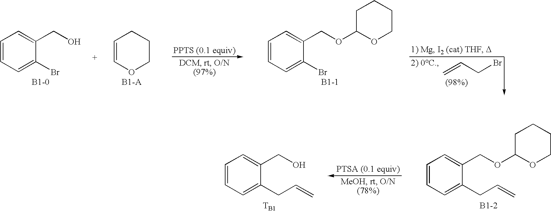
C=CCBr.C1=CC=C(Br)C(CO)=C1.C1=COCCC1.C1=CC=C(Br)C(COC2OCCCC2)=C1.C1=CC=C(CC=C)C(COC2OCCCC2)=C1.C1=CC=C(CC=C)C(CO)=C1.[TB1]
